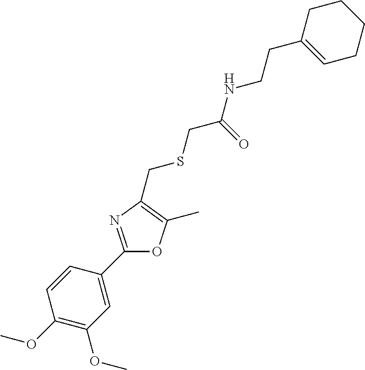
C1=CC(C2=NC(CSCC(=O)NCCC3=CCCCC3)=C(C)O2)=CC(OC)=C1OC
